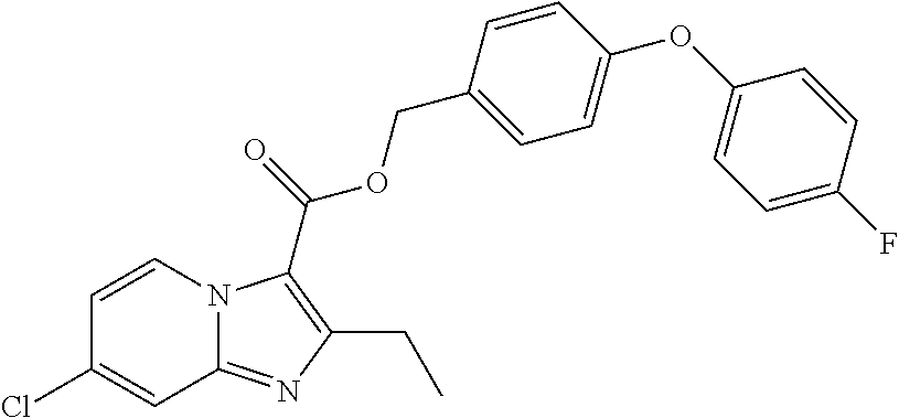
C1=CN2C(=NC(CC)=C2C(OCC2=CC=C(OC3=CC=C(F)C=C3)C=C2)=O)C=C1Cl
